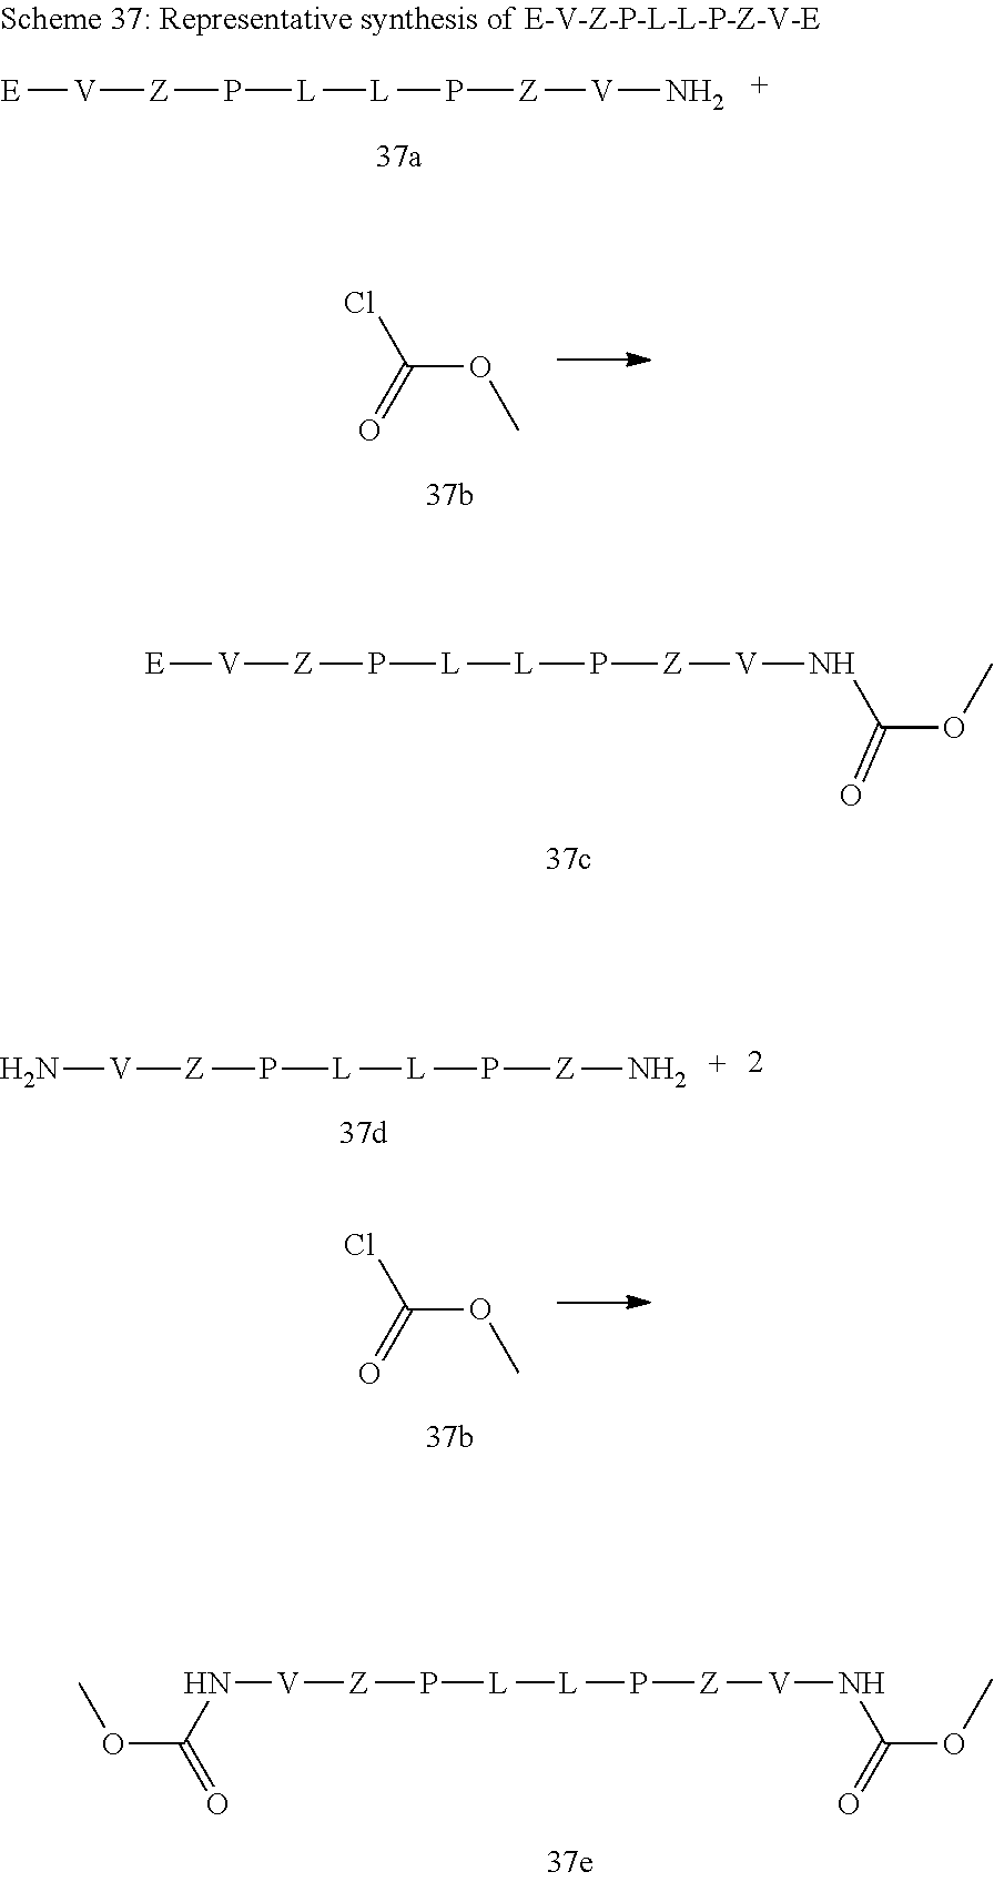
[E][V][Z]P[L][L]P[Z][V]NC(OC)=O.N([V][Z]P[L][L]P[Z][V]NC(=O)OC)C(OC)=O.C(OC)(=O)Cl.C(OC)(=O)Cl.[E][V][Z]P[L][L]P[Z][V]N.N[V][Z]P[L][L]P[Z]N
